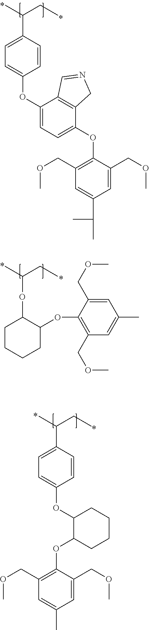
C1(C(CC)C)=CC=C(OC2=CC=C(OC3=C(COC)C=C(C(C)C)C=C3COC)C3=C2C=NC3)C=C1.CCC(C)OC1CCCCC1OC1=C(COC)C=C(C)C=C1COC.C1(C(CC)C)=CC=C(OC2C(OC3=C(COC)C=C(C)C=C3COC)CCCC2)C=C1
